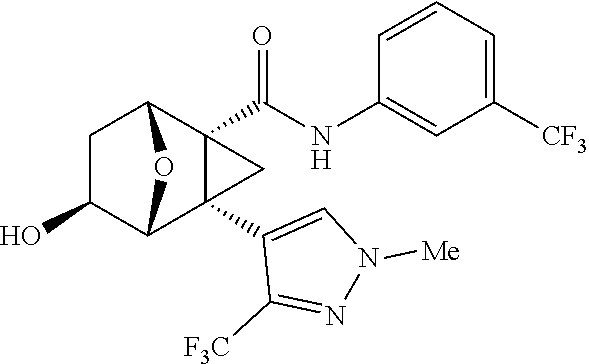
C1C(O)C2C3(C4=CN([Me])N=C4[F3C])C(C(NC4=CC([CF3])=CC=C4)=O)(C1O2)C3
